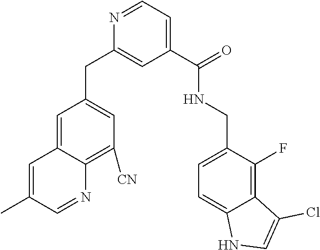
C1=C(C)C=NC2=C([CN])C=C(CC3=CC(C(NCC4=CC=C5C(=C4F)C(Cl)=CN5)=O)=CC=N3)C=C12
